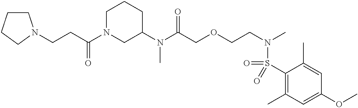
C1(N(C(COCCN(C)S(C2=C(C)C=C(OC)C=C2C)(=O)=O)=O)C)CCCN(C(CCN2CCCC2)=O)C1
